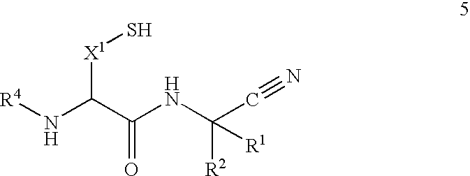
N(C(C(NC(C#N)([R2])[R1])=O)[X1]S)[R4]
